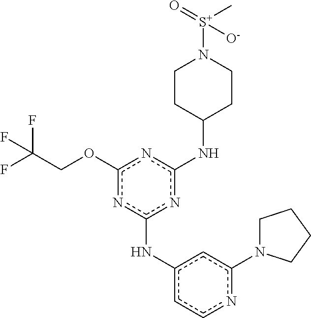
N(c1nc(Nc2cc(N3CCCC3)ncc2)nc(OCC(F)(F)F)n1)C1CCN([S+](=O)(C)[O-])CC1
